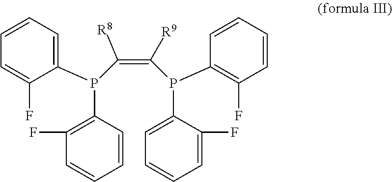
C1=CC=C(P(C2=C(F)C=CC=C2)C(=C(P(C2=C(F)C=CC=C2)C2=CC=CC=C2F)[R9])[R8])C(F)=C1
